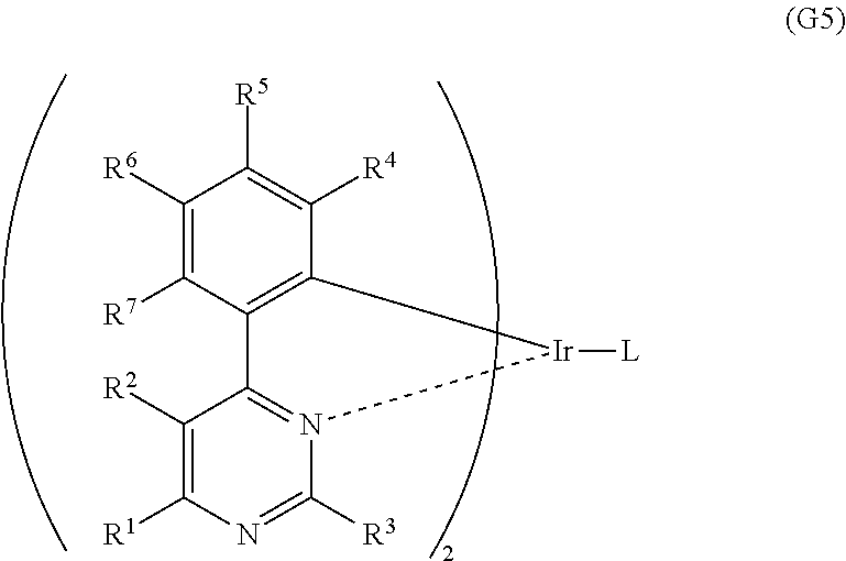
C1([R2])=C([R1])N=C([R3])N2=C1C1=C(C([R4])=C([R5])C([R6])=C1[R7])[Ir]2[L]
